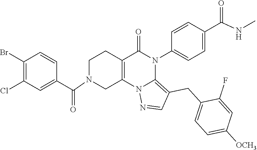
C1(Br)=C(Cl)C=C(C(=O)N2CC3=C(CC2)C(=O)N(C2=CC=C(C(NC)=O)C=C2)C2=C(CC4=CC=C([OCH3])C=C4F)C=NN32)C=C1
